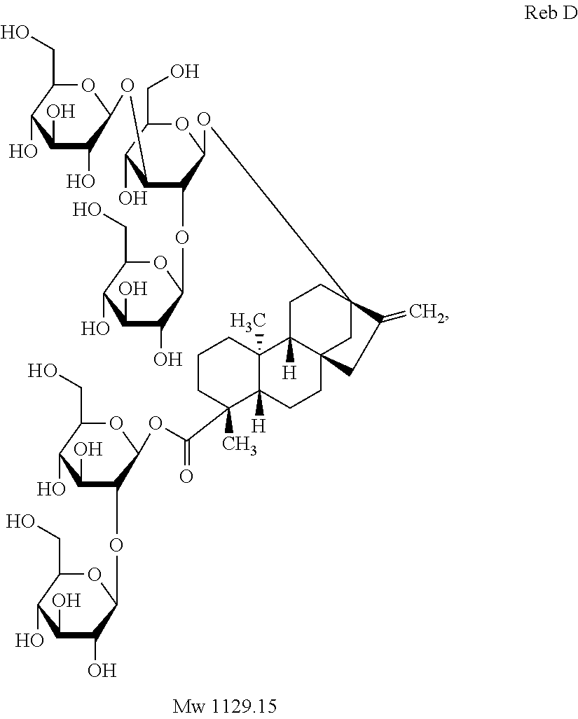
C1(O)C(O)C(OC2C(OC3C(O)C(O)C(O)C(CO)O3)C(OC34CC5(CCC6([H])C(C(OC7C(OC8C(O)C(O)C(O)C(CO)O8)C(O)C(O)C(CO)O7)=O)(C)CCCC6(C)C5([H])CC3)CC4=C)OC(CO)C2O)OC(CO)C1O
